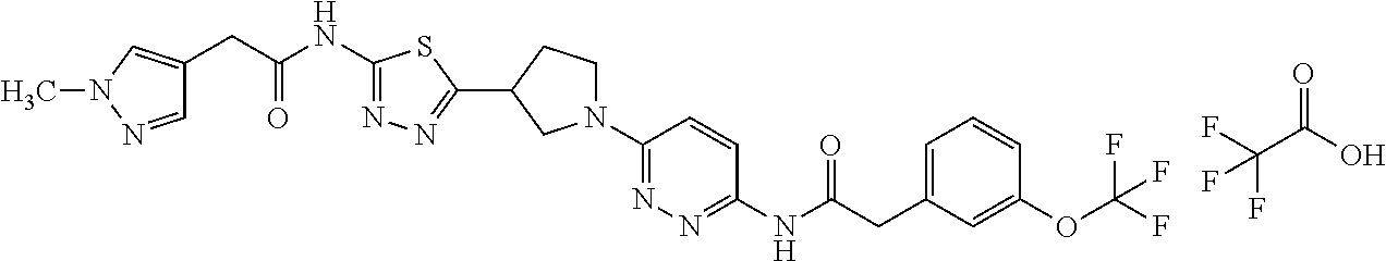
FC(C(O)=O)(F)F.C1(NC(CC2=CN(C)N=C2)=O)=NN=C(C2CN(C3=NN=C(NC(CC4=CC=CC(OC(F)(F)F)=C4)=O)C=C3)CC2)S1
